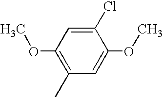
C1(Cl)=CC(OC)=C(C)C=C1OC
